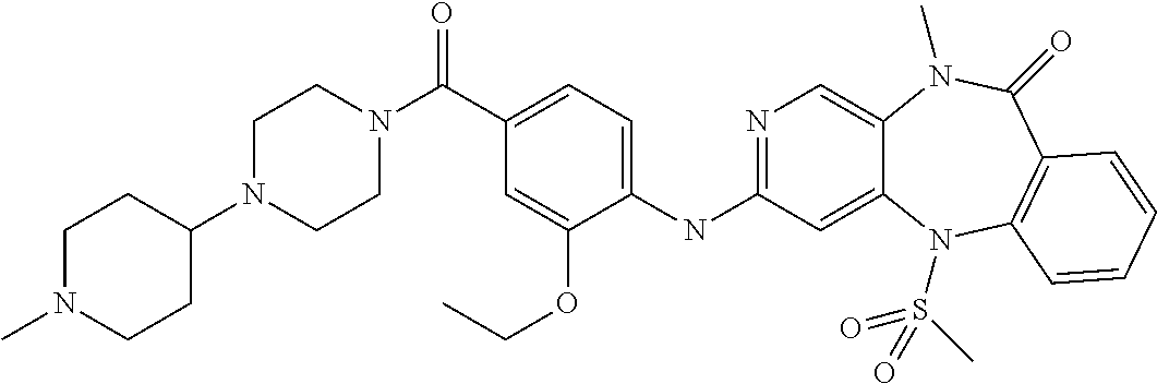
N(C1=NC=C2C(=C1)N(S(C)(=O)=O)C1=C(C(=O)N2C)C=CC=C1)C1=CC=C(C(=O)N2CCN(C3CCN(C)CC3)CC2)C=C1OCC
